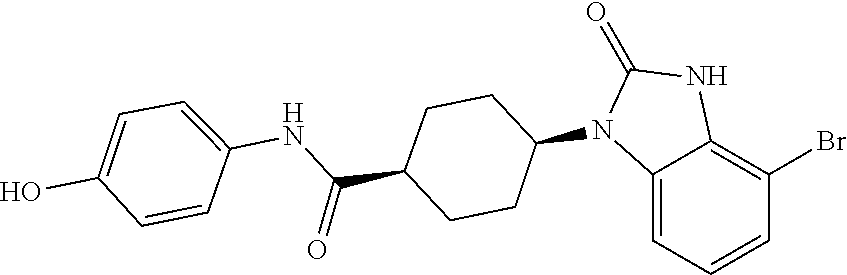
O=C1NC2=C(Br)C=CC=C2N1C1CCC(C(NC2=CC=C(O)C=C2)=O)CC1
